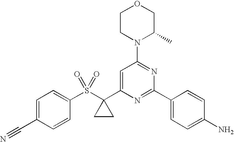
C1(S(C2(C3=CC(N4C(C)COCC4)=NC(C4=CC=C(N)C=C4)=N3)CC2)(=O)=O)=CC=C(C#N)C=C1
